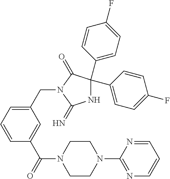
C1(C2=CC=C(F)C=C2)(C2=CC=C(F)C=C2)NC(=N)N(CC2=CC=CC(C(=O)N3CCN(C4=NC=CC=N4)CC3)=C2)C1=O
